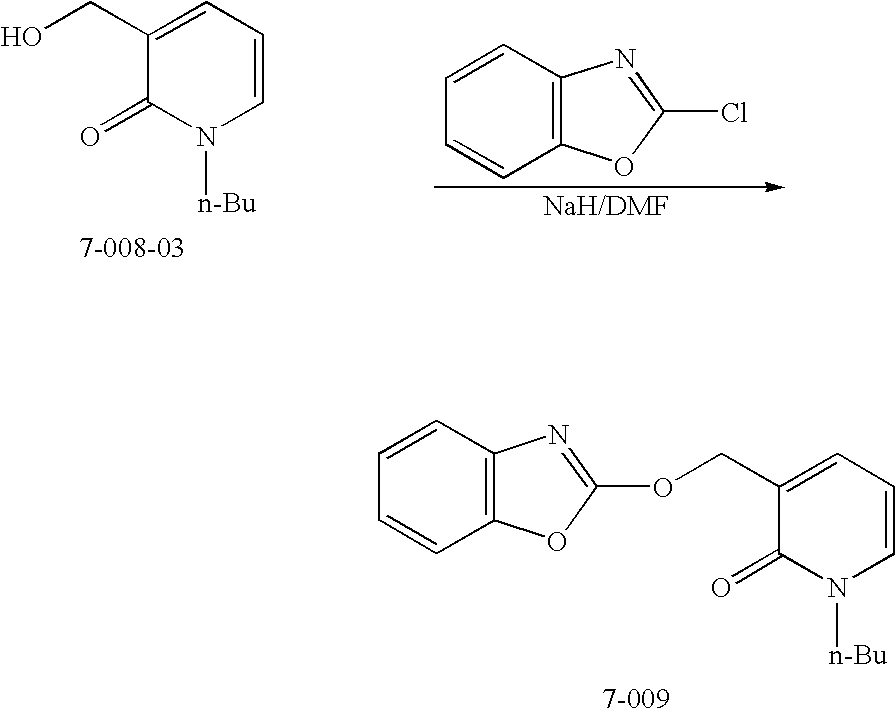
C1(CO)=CC=CN([n-Bu])C1=O.C1=CC2=C(C=C1)OC(Cl)=N2.C1=CC2=C(C=C1)OC(OCC1=CC=CN([n-Bu])C1=O)=N2
